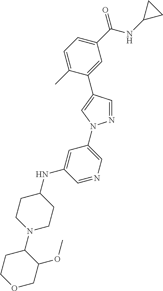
C1(C(NC2CC2)=O)=CC=C(C)C(C2=CN(C3=CN=CC(NC4CCN(C5CCOCC5OC)CC4)=C3)N=C2)=C1
